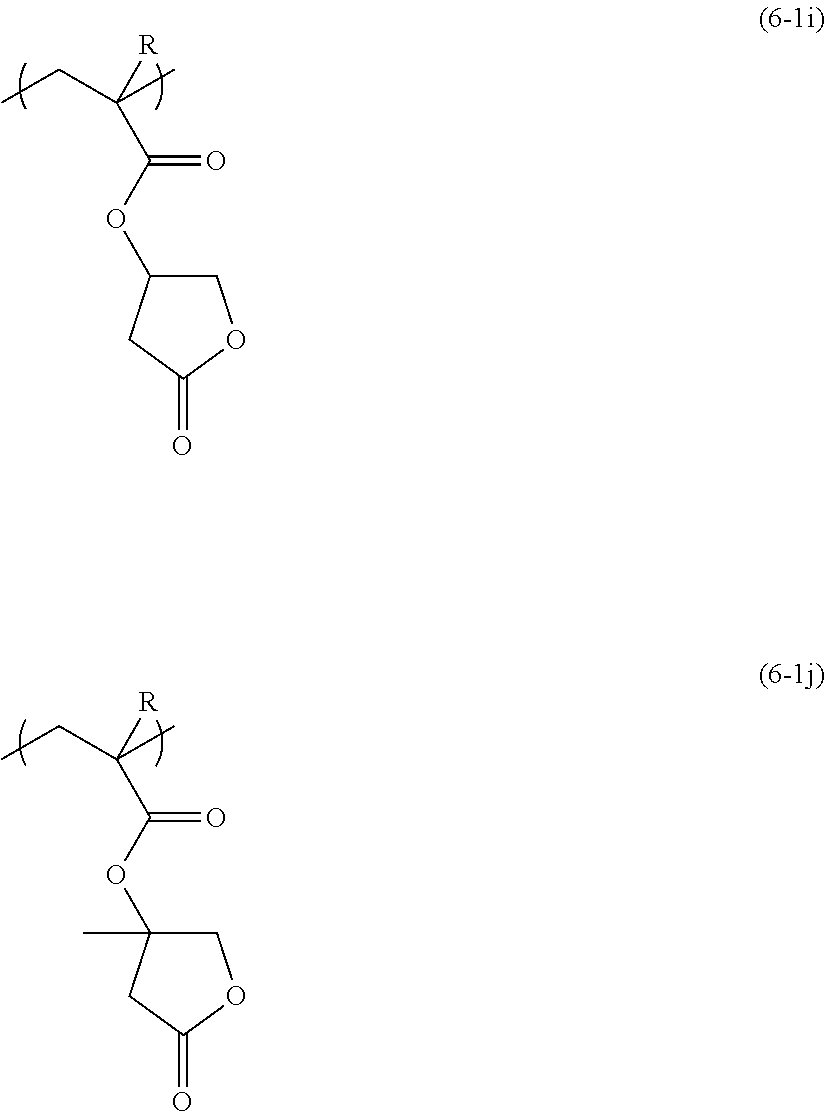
O(C(C([R])(CC)C)=O)C1COC(=O)C1.O(C(C([R])(CC)C)=O)C1(C)COC(=O)C1
